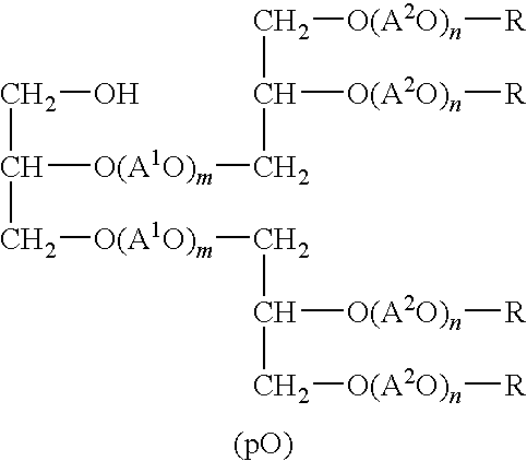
C(C(C[O(A1O)m]CC(C[O(A2O)n][R])[O(A2O)n][R])[O(A1O)m]CC(C[O(A2O)n][R])[O(A2O)n][R])O
